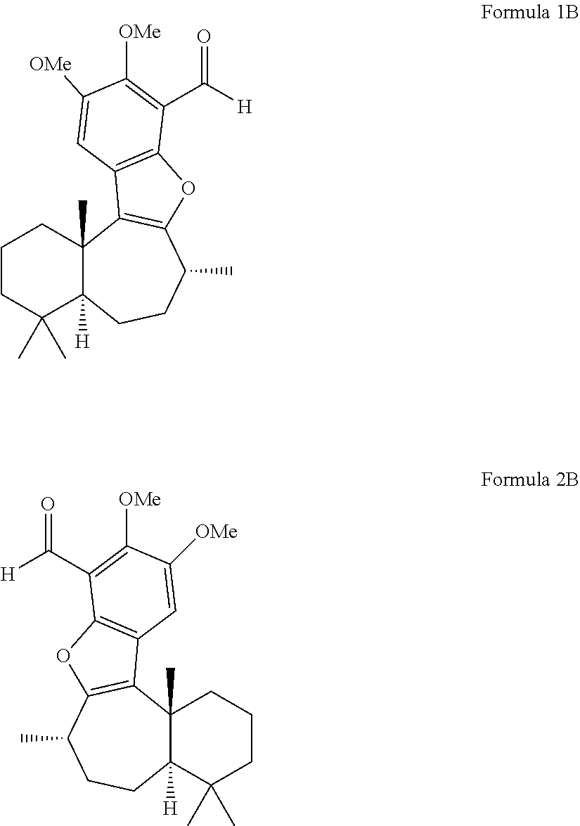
C1CC(C)(C)C2([H])C(C)(C1)C1=C(C(C)CC2)OC2=C1C=C([OMe])C([OMe])=C2C([H])=O.C1CC(C)(C)C2([H])C(C)(C1)C1=C(C(C)CC2)OC2=C1C=C([OMe])C([OMe])=C2C([H])=O
